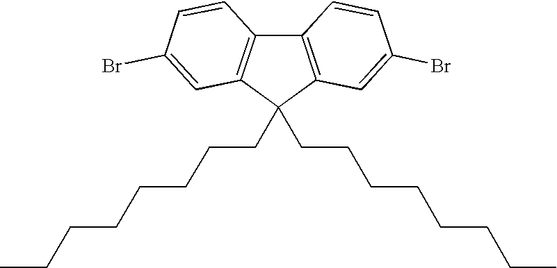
C12=C(C(CCCCCCCC)(CCCCCCCC)C3=C1C=CC(Br)=C3)C=C(Br)C=C2
